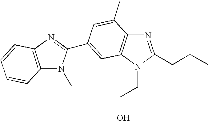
C12=C(N=C(C3=CC4=C(C(C)=C3)N=C(CCC)N4CCO)N1C)C=CC=C2
